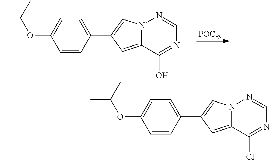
[POCl3].C1=CC(C2=CN3C(=C2)C(O)=NC=N3)=CC=C1OC(C)C.C1=CC(C2=CN3C(=C2)C(Cl)=NC=N3)=CC=C1OC(C)C
